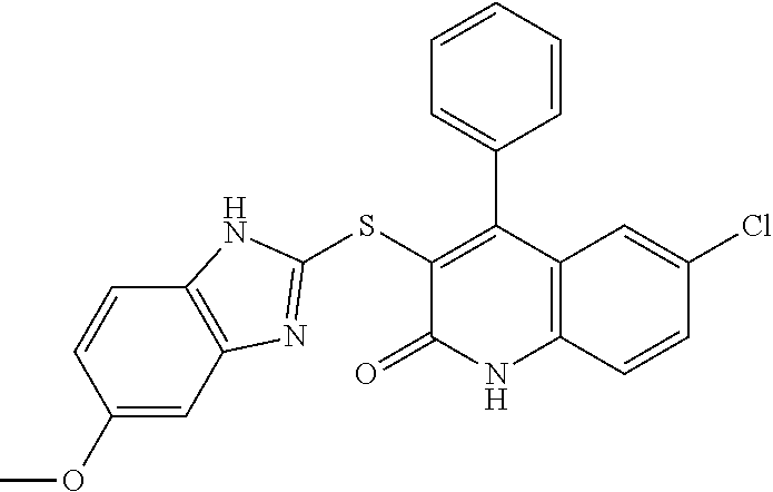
C1(Cl)=CC2=C(C=C1)NC(=O)C(SC1=NC3=C(C=CC(OC)=C3)N1)=C2C1=CC=CC=C1
